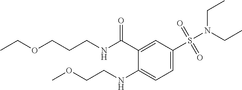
C1=C(S(N(CC)CC)(=O)=O)C=C(C(NCCCOCC)=O)C(NCCOC)=C1
